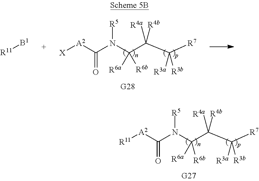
C(C(C([R7])([R3a])[R3b])([R4a])[R4b])(N([R5])C(=O)[A2][X])([R6a])[R6b].[R11][B1].C(C(C([R7])([R3a])[R3b])([R4a])[R4b])(N([R5])C(=O)[A2][R11])([R6a])[R6b]
